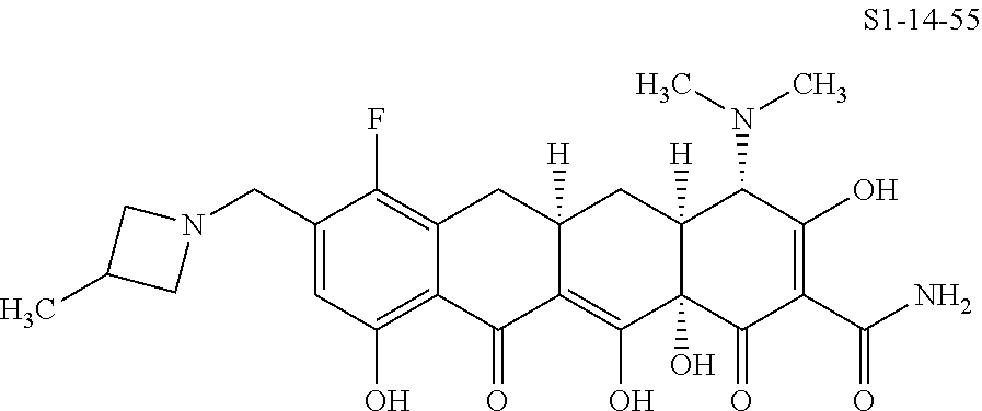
N1(CC2=CC(O)=C3C(=C2F)CC2([H])C(=C(O)C4(O)C([H])(C2)C(N(C)C)C(O)=C(C(N)=O)C4=O)C3=O)CC(C)C1
